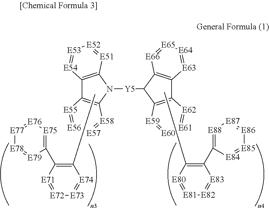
C12=C(N([Y5]C3C4=C(C5=C3[E66]=[E65][E64]=[E63]5)[E62]=[E61][E60]=[E59]4)C3=C1[E55]=[E56][E57]=[E58]3)[E51]=[E52][E53]=[E54]2.[E74]1=[E73][E72]=[E71]C(C2=[E75][E76]=[E77][E78]=[E79]2)=C1C.[E80]1=[E81][E82]=[E83]C(C2=[E88][E87]=[E86][E85]=[E84]2)=C1C
